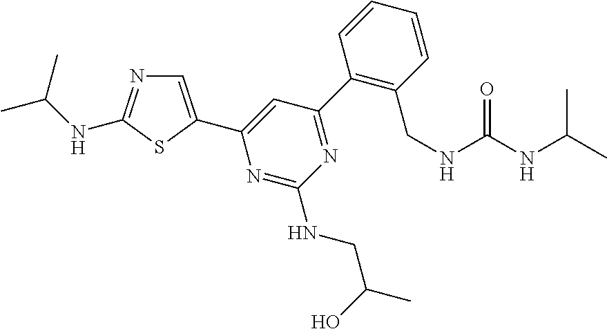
C1=C(C2=CC(C3=C(CNC(NC(C)C)=O)C=CC=C3)=NC(NCC(C)O)=N2)SC(NC(C)C)=N1
